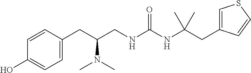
C1(CC(CNC(NC(CC2=CSC=C2)(C)C)=O)N(C)C)=CC=C(O)C=C1
